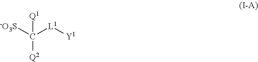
[-O3S]C([Q2])([L1][Y1])[Q1]
